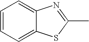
C1(C)=NC2=CC=CC=C2S1
